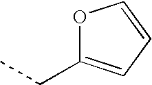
C(C)C1=CC=CO1
